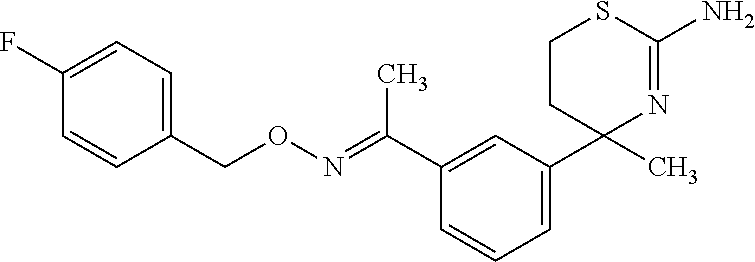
C1=C(C2(C)N=C(N)SCC2)C=C(C(=NOCC2=CC=C(F)C=C2)C)C=C1
